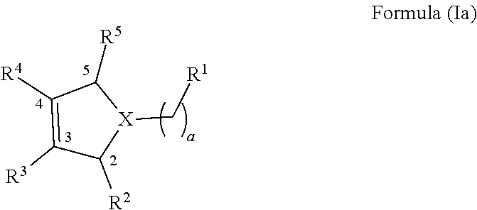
C1([R3])=C([R4])C([R5])[X](C[R1])C1[R2]
